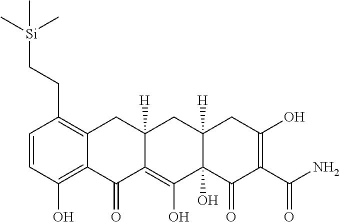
C1=CC(O)=C2C(=C1CC[Si](C)(C)C)CC1([H])C(=C(O)C3(O)C([H])(C1)CC(O)=C(C(N)=O)C3=O)C2=O
